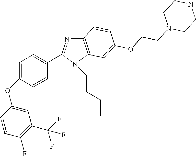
C12=C(N(CCCC)C(C3=CC=C(OC4=CC(C(F)(F)F)=C(F)C=C4)C=C3)=N1)C=C(OCCN1CCNCC1)C=C2
